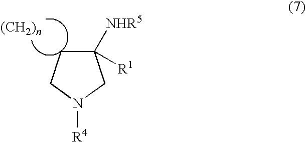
C1([NHR5])([R1])CCN([R4])C1
